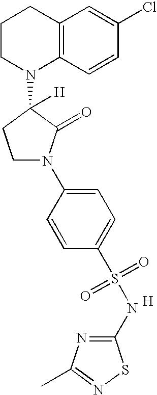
C1CN(C2([H])CCN(C3=CC=C(S(=O)(=O)NC4=NC(C)=NS4)C=C3)C2=O)C2=C(C1)C=C(Cl)C=C2.[H]
